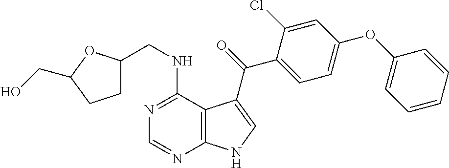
N1=C(NCC2CCC(CO)O2)C2=C(N=C1)NC=C2C(=O)C1=CC=C(OC2=CC=CC=C2)C=C1Cl
